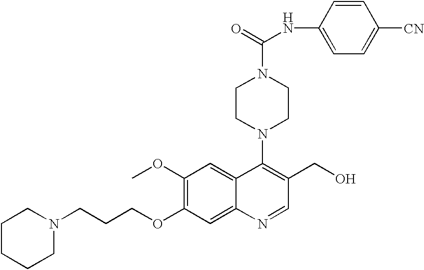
C1(OC)=C(OCCCN2CCCCC2)C=C2C(=C1)C(N1CCN(C(=O)NC3=CC=C([CN])C=C3)CC1)=C(CO)C=N2
